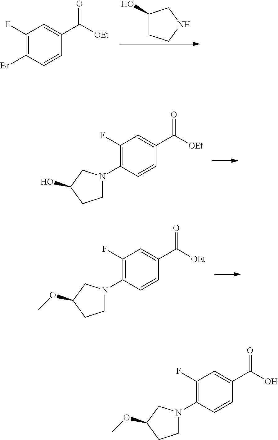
C1(F)=C(N2CCC(OC)C2)C=CC(C(=O)O)=C1.C1(F)=C(Br)C=CC(C(=O)[OEt])=C1.C1(O)CCNC1.C1(N2CCC(O)C2)=C(F)C=C(C(=O)[OEt])C=C1.C1(F)=C(N2CCC(OC)C2)C=CC(C(=O)[OEt])=C1
